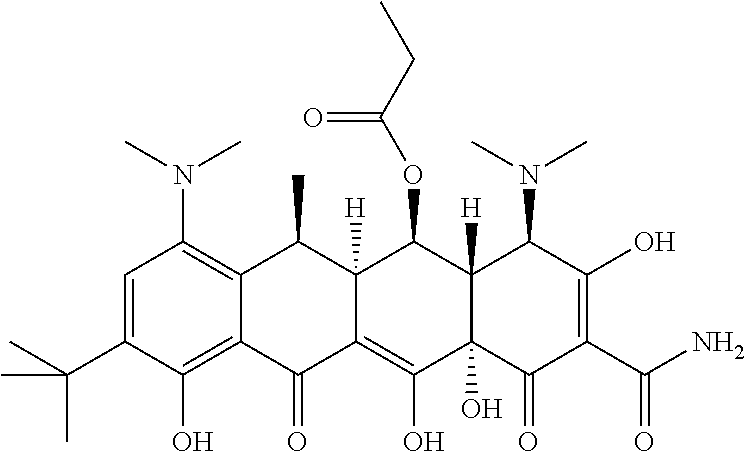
C1=C(C(C)(C)C)C(O)=C2C(=C1N(C)C)C(C)C1([H])C(=C(O)C3(O)C([H])(C1OC(CC)=O)C(N(C)C)C(O)=C(C(N)=O)C3=O)C2=O
